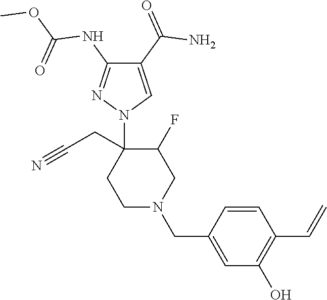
C1(C(=O)N)=CN(C2(CC#N)CCN(CC3=CC(O)=C(C=C)C=C3)CC2F)N=C1NC(OC)=O
